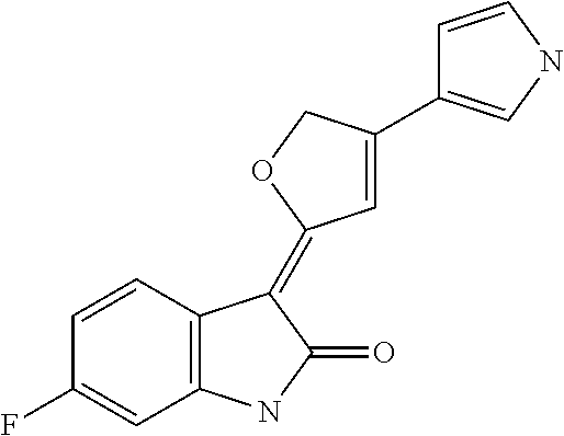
C1=CC2=C(C=C1F)NC(=O)C2=C1C=C(C2=CNC=C2)CO1
